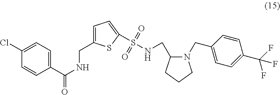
C1=C(Cl)C=CC(C(NCC2=CC=C(S(NCC3N(CC4=CC=C(C(F)(F)F)C=C4)CCC3)(=O)=O)S2)=O)=C1
